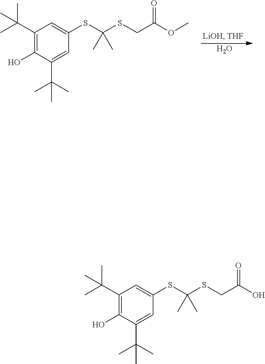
O.C1(C(C)(C)C)=C(O)C(C(C)(C)C)=CC(SC(SCC(OC)=O)(C)C)=C1.C1(C(C)(C)C)=C(O)C(C(C)(C)C)=CC(SC(SCC(O)=O)(C)C)=C1
